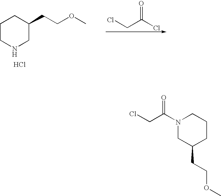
C1CNCC(CCOC)C1.Cl.ClCC(Cl)=O.N1(C(CCl)=O)CC(CCOC)CCC1
